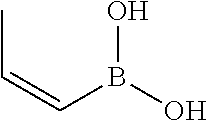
OB(O)C=CC
